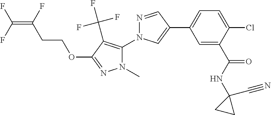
C1=C(C(NC2(C#N)CC2)=O)C(Cl)=CC=C1C1=CN(C2=C(C(F)(F)F)C(OCCC(=C(F)F)F)=NN2C)N=C1
